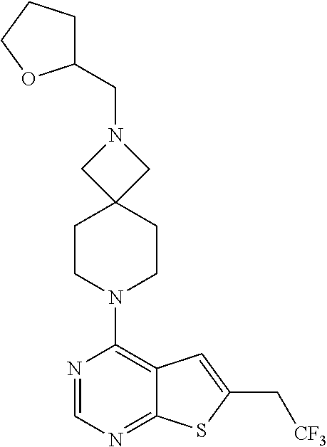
C(N1CC2(C1)CCN(C1=C3C(=NC=N1)SC(C[CF3])=C3)CC2)C1CCCO1
